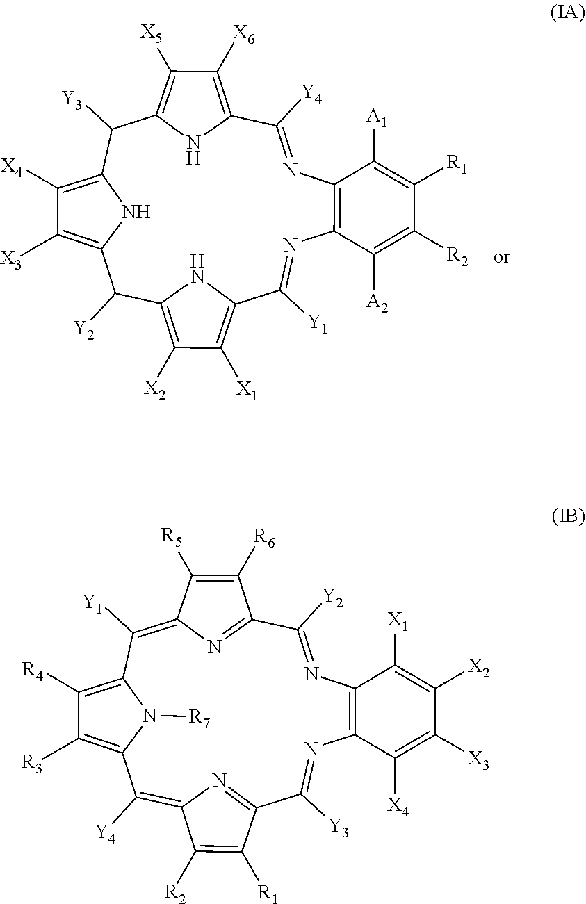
C1([Y4])=NC2=C(N=C([Y1])C3=C([X1])C([X2])=C(N3)C([Y2])C3=C([X3])C([X4])=C(N3)C([Y3])C3=C([X5])C([X6])=C1N3)C([A2])=C([R2])C([R1])=C2[A1].C1([Y2])=NC2=C(N=C([Y3])C3=NC(=C([Y4])C4=C([R3])C([R4])=C(N4[R7])C([Y1])=C4N=C1C([R6])=C4[R5])C([R2])=C3[R1])C([X4])=C([X3])C([X2])=C2[X1]
